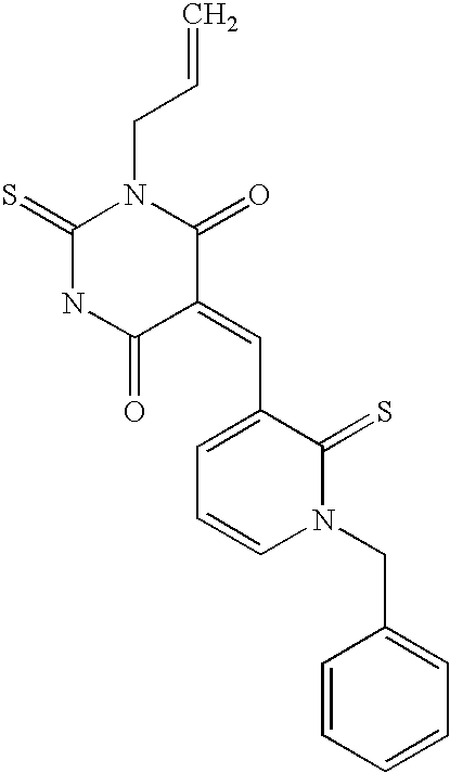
C=CCN1C(=S)NC(=O)C(=CC2=CC=CN(CC3=CC=CC=C3)C2=S)C1=O
